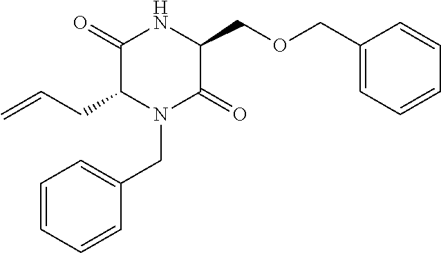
C1=CC=CC(CN2C(CC=C)C(=O)NC(COCC3=CC=CC=C3)C2=O)=C1
